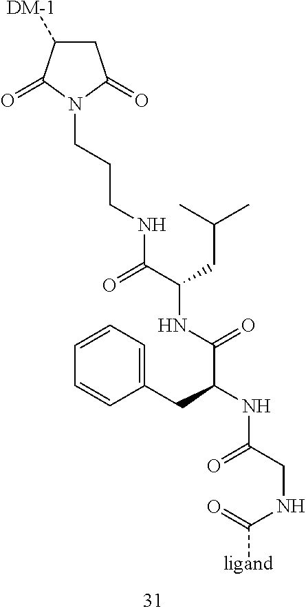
C1C([DM-1])C(=O)N(CCCNC(C(CC(C)C)NC(C(NC(CNC(=O)[ligand])=O)CC2=CC=CC=C2)=O)=O)C1=O
